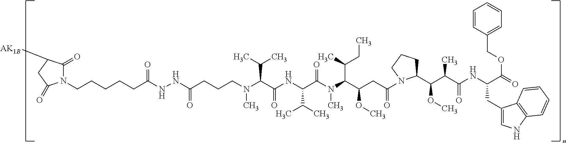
N1(CCCCCC(NNC(=O)CCCN(C(C(C)C)C(=O)NC(C(C)C)C(N(C(C(CC)C)C(OC)CC(N2C(C(C(C(NC(CC3=CNC4=C3C=CC=C4)C(=O)OCC3=CC=CC=C3)=O)C)OC)CCC2)=O)C)=O)C)=O)C(=O)C([AK1B])CC1=O
